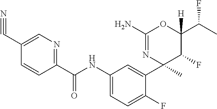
C1(C(NC2=CC=C(F)C(C3(C)C(F)C(C(F)C)([H])OC(N)=N3)=C2)=O)=NC=C(C#N)C=C1
